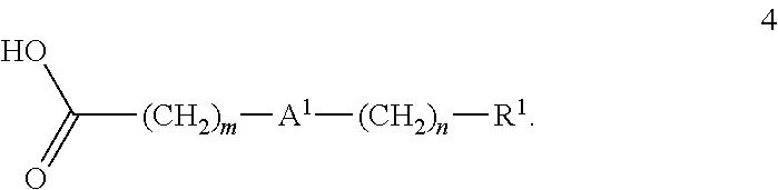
C([(CH2)m][A1][(CH2)n][R1])(O)=O
